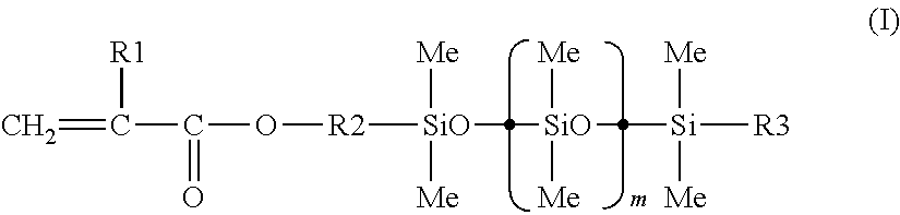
[R1]C(=C)C(O[R2][SiO]([Me])([Me])C([SiO]([Me])([Me])C([Si]([Me])([Me])[R3])(C)C)(C)C)=O
